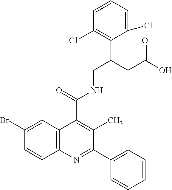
C1=CC2=C(C=C1Br)C(C(=O)NCC(CC(O)=O)C1=C(Cl)C=CC=C1Cl)=C(C)C(C1=CC=CC=C1)=N2
